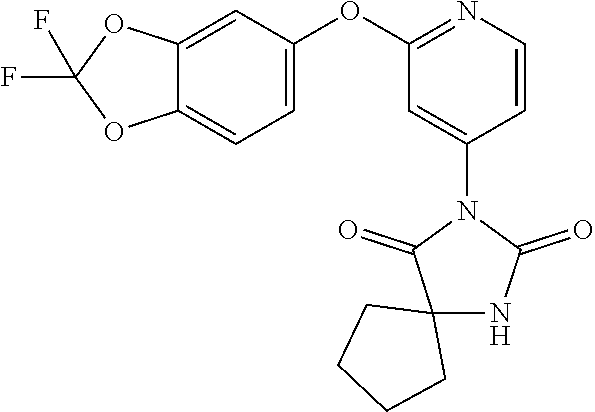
C12=CC(OC3=NC=CC(N4C(=O)C5(NC4=O)CCCC5)=C3)=CC=C1OC(F)(F)O2
